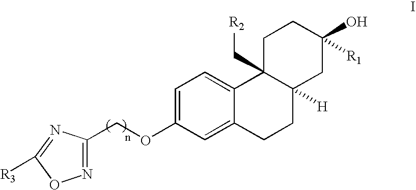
N1=C(COC2=CC=C3C(=C2)CCC2([H])C3(C[R2])CCC(O)([R1])C2)N=C([R3])O1
